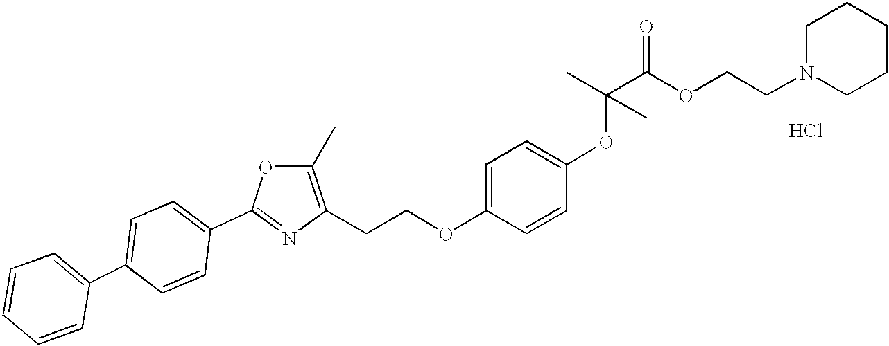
Cl.C1=CC(C2=CC=C(C3=NC(CCOC4=CC=C(OC(C(OCCN5CCCCC5)=O)(C)C)C=C4)=C(C)O3)C=C2)=CC=C1
